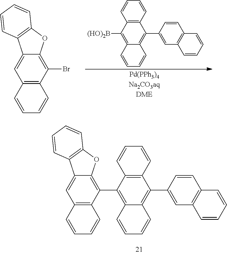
C12=C(C(Br)=C3C(=C1)C1=C(O3)C=CC=C1)C=CC=C2.C12=C(C=CC=C1)C(C1=CC3=C(C=C1)C=CC=C3)=C1C(=C2[(HO)2B])C=CC=C1.C12=C(C=CC=C1)C(C1=CC3=C(C=C1)C=CC=C3)=C1C(=C2C2=C3C(=CC4=C2C=CC=C4)C2=C(O3)C=CC=C2)C=CC=C1
